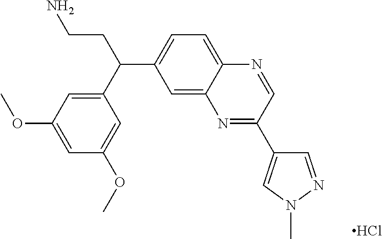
C1(C(CCN)C2=CC=C3C(=C2)N=C(C2=CN(C)N=C2)C=N3)=CC(OC)=CC(OC)=C1.Cl
